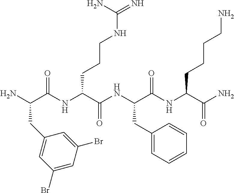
NC(C(NC(C(NC(C(NC(C(N)=O)CCCCN)=O)CC1=CC=CC=C1)=O)CCCNC(=N)N)=O)CC1=CC(Br)=CC(Br)=C1
